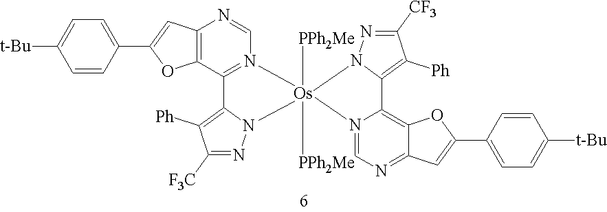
C1=N2C(=C3C(=N1)C=C(C1=CC=C([t-Bu])C=C1)O3)C1=C([Ph])C([CF3])=NN1[Os]21([PPh2Me])([PPh2Me])N2C(=C([Ph])C([F3C])=N2)C2=N1C=NC1=C2OC(C2=CC=C([t-Bu])C=C2)=C1
